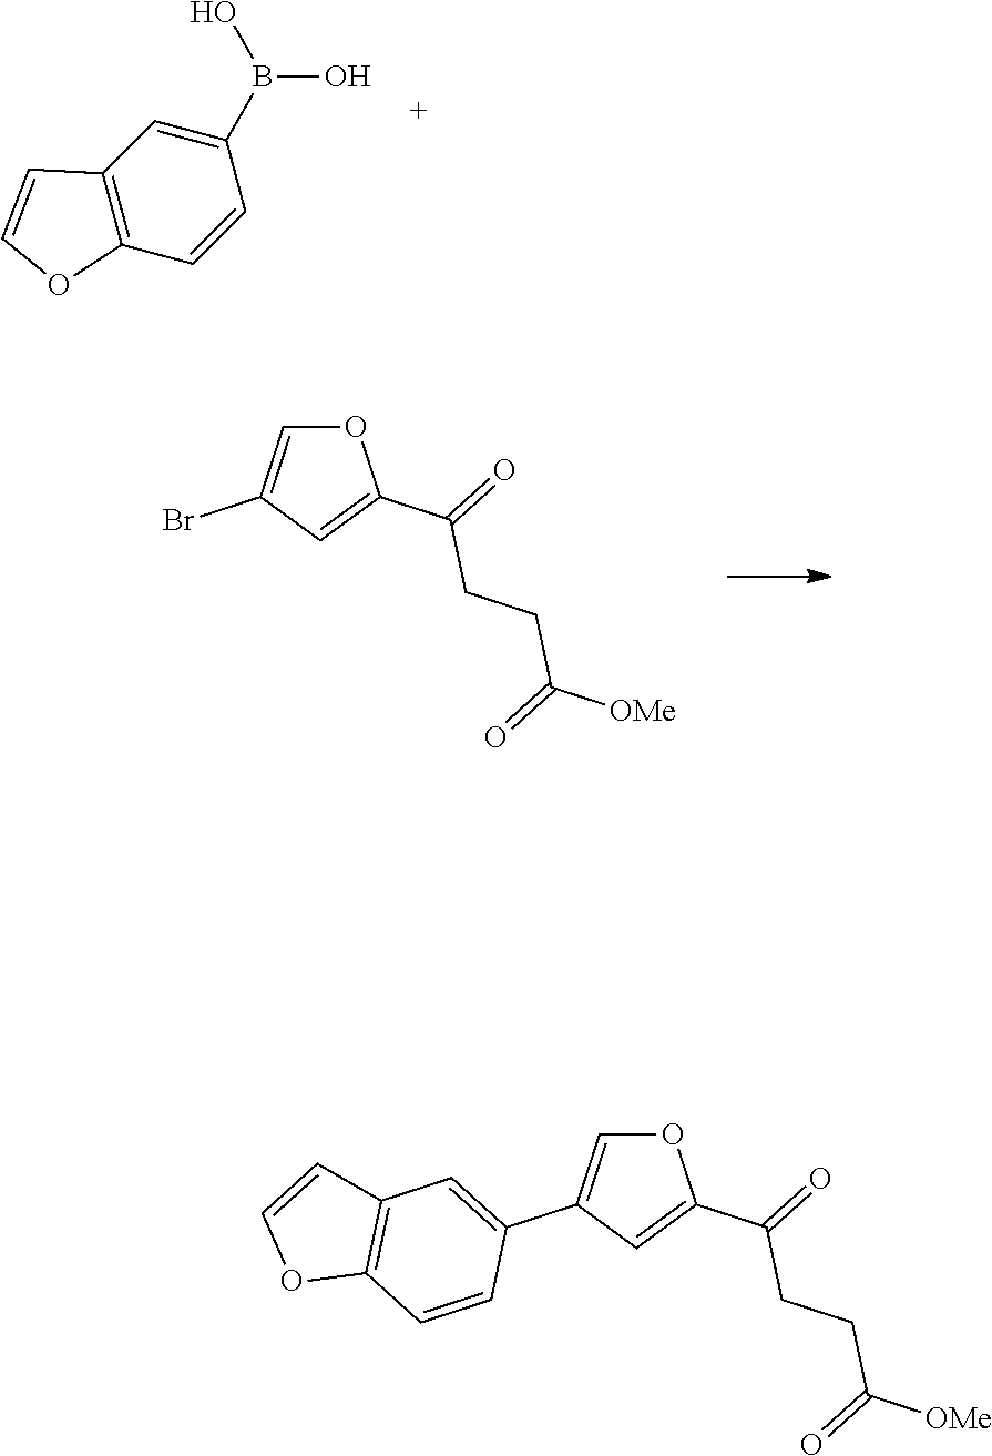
B(O)(C1=CC2=C(C=C1)OC=C2)O.O1C=C(Br)C=C1C(=O)CCC([OMe])=O.O1C=C(C2=CC3=C(C=C2)OC=C3)C=C1C(=O)CCC([OMe])=O
